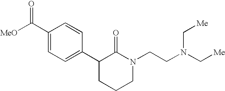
[MeO]C(C1=CC=C(C2CCCN(CCN(C[Me])C[Me])C2=O)C=C1)=O
